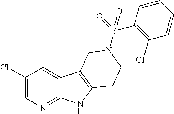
C1(Cl)=CN=C2C(=C1)C1=C(N2)CCN(S(C2=C(Cl)C=CC=C2)(=O)=O)C1
